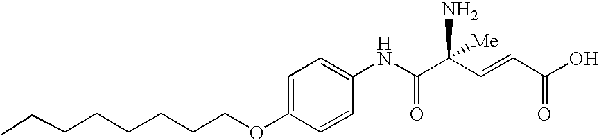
C1=C(OCCCCCCCC)C=CC(NC(C(C=CC(O)=O)(N)[Me])=O)=C1
